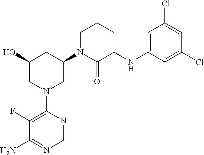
C1(N2CC(N3C(=O)C(NC4=CC(Cl)=CC(Cl)=C4)CCC3)CC(O)C2)=C(F)C(N)=NC=N1
